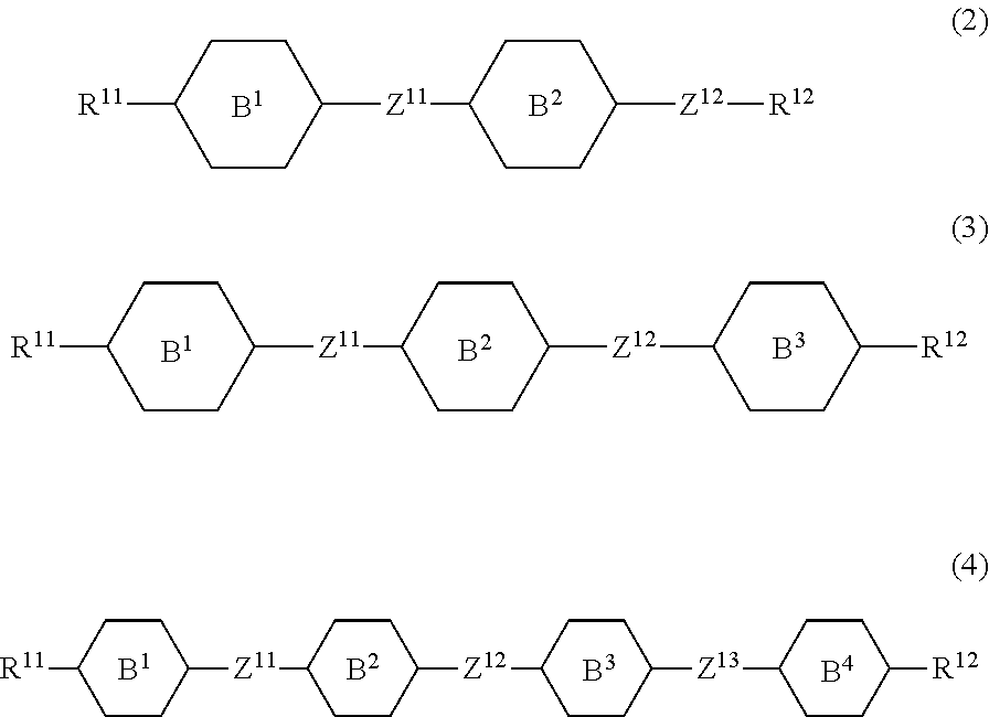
C1CC([R11])CCC1[Z11]C1CCC([Z12][R12])CC1.C1CC([R11])CCC1[Z11]C1CCC([Z12]C2CCC([R12])CC2)CC1.C1CC([R11])CCC1[Z11]C1CCC([Z12]C2CCC([Z13]C3CCC([R12])CC3)CC2)CC1
